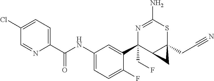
N1=C(N)SC2(CC#N)C(C1(C1=CC(NC(C3=CC=C(Cl)C=N3)=O)=CC=C1F)CF)C2
